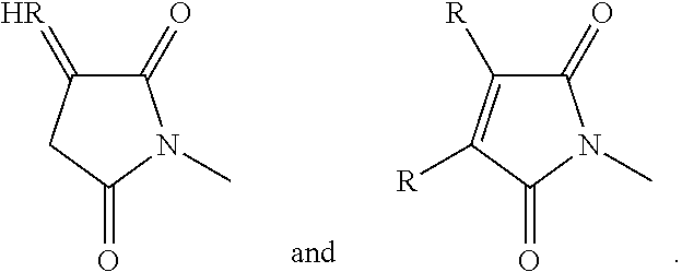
C1(=O)C([R])=C([R])C(=O)N1C.C1(=O)C(=[HR])CC(=O)N1C
